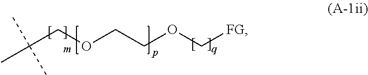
C(COCCOC[FG])(C)(C)C
